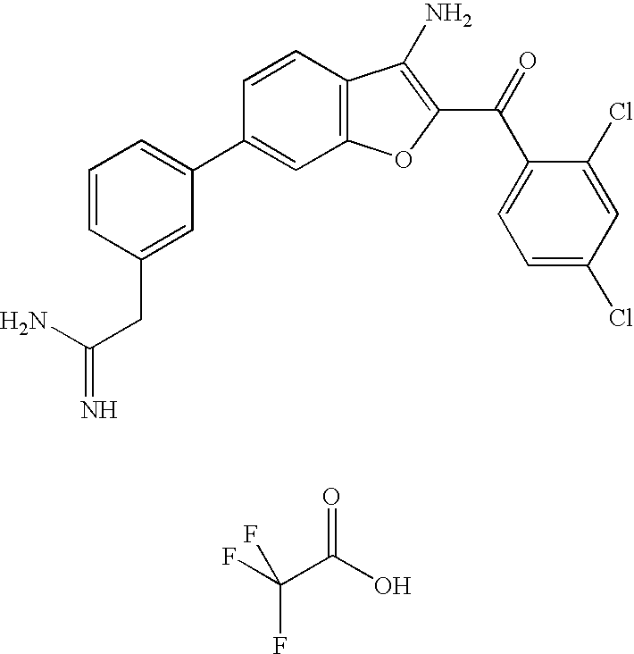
C12=C(C=CC(C3=CC=CC(CC(N)=N)=C3)=C1)C(N)=C(C(C1=CC=C(Cl)C=C1Cl)=O)O2.FC(C(O)=O)(F)F
